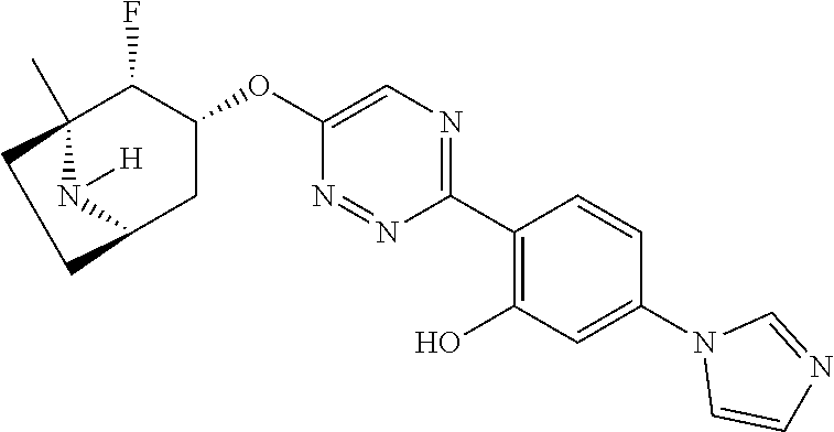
C1(C2=C(O)C=C(N3C=CN=C3)C=C2)=NC=C(OC2C(F)C3(C)N([H])C(C2)CC3)N=N1
